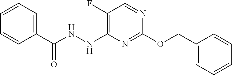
C(NNC1=C(F)C=NC(OCC2=CC=CC=C2)=N1)(C1=CC=CC=C1)=O
